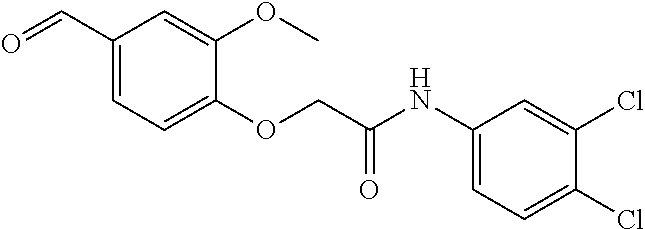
C1=C(C=O)C=C(OC)C(OCC(NC2=CC=C(Cl)C(Cl)=C2)=O)=C1
